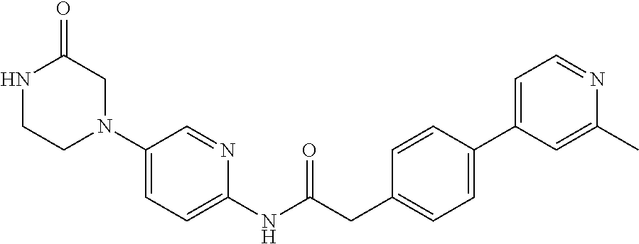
N1CCN(C2=CC=C(NC(CC3=CC=C(C4=CC=NC(C)=C4)C=C3)=O)N=C2)CC1=O
